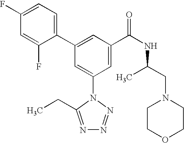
C1(C2=CC(C(NC(CN3CCOCC3)C)=O)=CC(N3C(CC)=NN=N3)=C2)=CC=C(F)C=C1F
